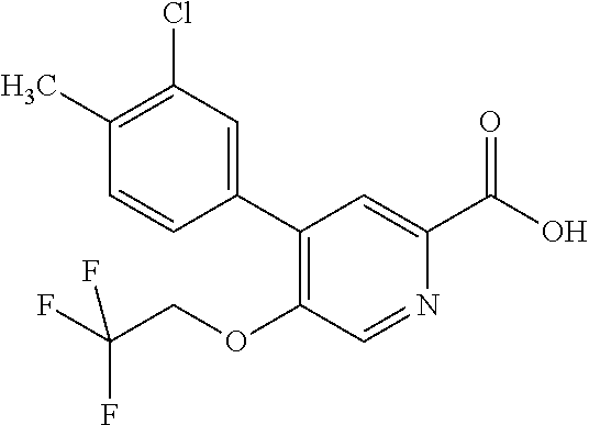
C1(C)=C(Cl)C=C(C2=C(OCC(F)(F)F)C=NC(C(O)=O)=C2)C=C1
